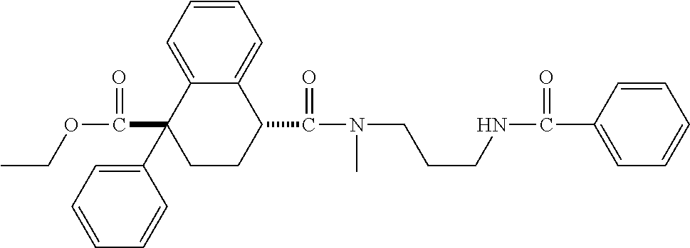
C1=C2C(=CC=C1)C(C(=O)N(CCCNC(=O)C1=CC=CC=C1)C)CCC2(C1=CC=CC=C1)C(=O)OCC
